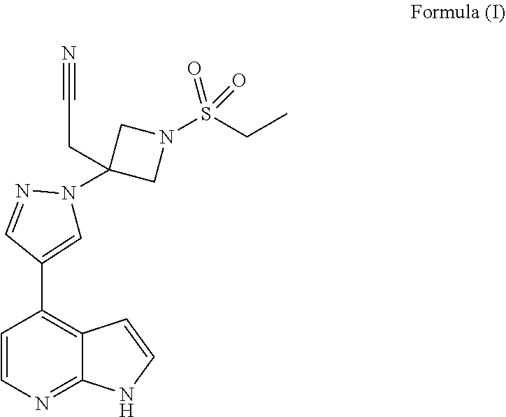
C1=CN=C2C(=C1C1=CN(C3(CC#N)CN(S(=O)(CC)=O)C3)N=C1)C=CN2
